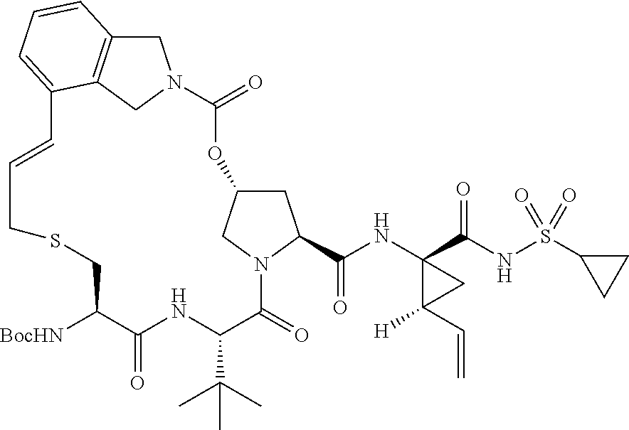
C1C2=C3CN1C(=O)OC1CC(C(=O)NC4(C(=O)NS(C5CC5)(=O)=O)C(C=C)([H])C4)N(C(=O)C(C(C)(C)C)NC(=O)C([BocHN])CSCC=CC3=CC=C2)C1
